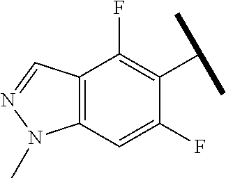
C12=C(C=C(F)C(C(C)C)=C1F)N(C)N=C2
